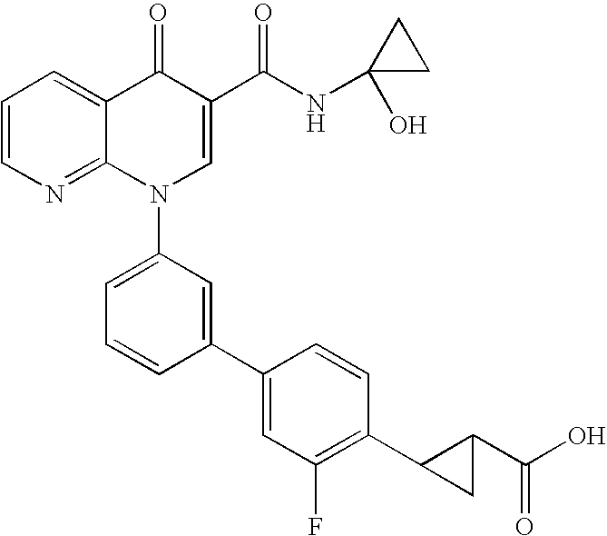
C1=CN=C2C(=C1)C(=O)C(C(NC1(O)CC1)=O)=CN2C1=CC=CC(C2=CC(F)=C(C3C(C(O)=O)C3)C=C2)=C1
